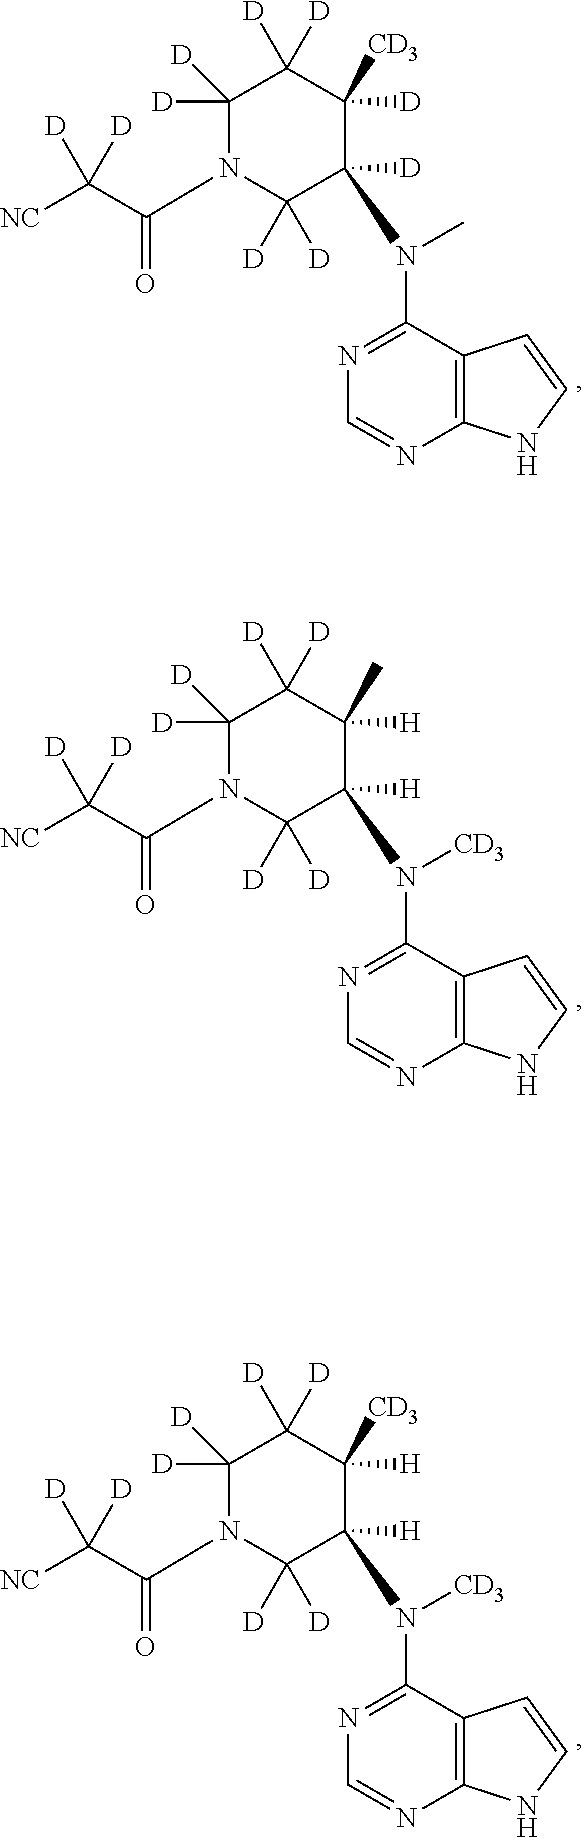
C12=C(C(N(C)C3([D])C([D])([D])N(C(C([NC])([D])[D])=O)C([D])([D])C([D])([D])C3([D])[CD3])=NC=N1)C=CN2.C12=C(C(N([CD3])C3([H])C([D])([D])N(C(C([NC])([D])[D])=O)C([D])([D])C([D])([D])C3([H])C)=NC=N1)C=CN2.C12=C(C(N([CD3])C3([H])C([D])([D])N(C(C([NC])([D])[D])=O)C([D])([D])C([D])([D])C3([H])[CD3])=NC=N1)C=CN2
